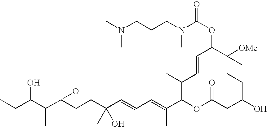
CCC(C(C1C(CC(C=CC=C(C2OC(=O)CC(O)CCC([OMe])(C)C(OC(=O)N(CCCN(C)C)C)C=CC2C)C)(O)C)O1)C)O
